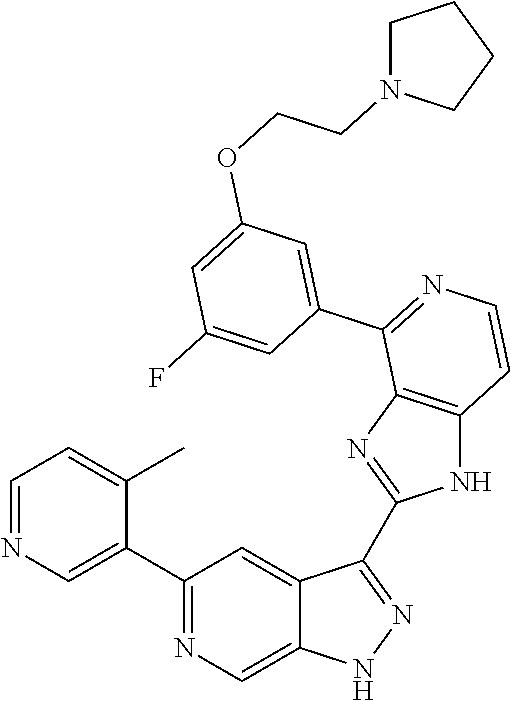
C1(C2=CN=CC=C2C)=NC=C2C(=C1)C(C1=NC3=C(N1)C=CN=C3C1=CC(OCCN3CCCC3)=CC(F)=C1)=NN2
